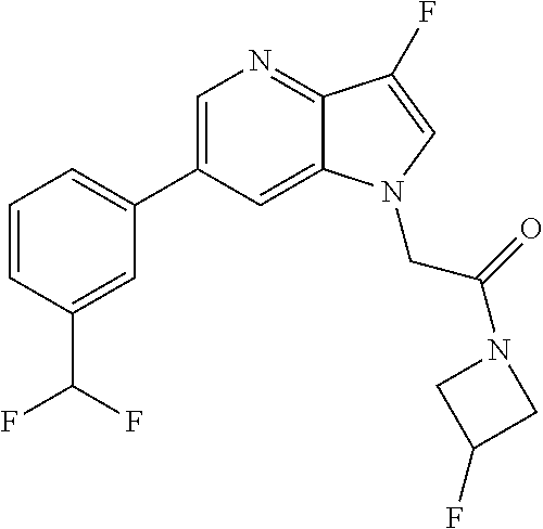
C1=C(C2=CC=CC(C(F)F)=C2)C=C2C(=N1)C(F)=CN2CC(N1CC(F)C1)=O
